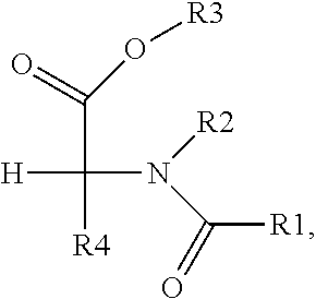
C(C([H])([R4])N(C(=O)[R1])[R2])(=O)O[R3]
